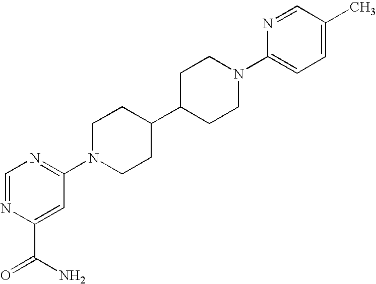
C1=NC(C(N)=O)=CC(N2CCC(C3CCN(C4=CC=C(C)C=N4)CC3)CC2)=N1
